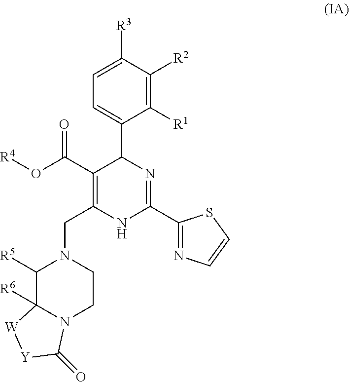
C1([R1])=C([R2])C([R3])=CC=C1C1C(C(O[R4])=O)=C(CN2C([R5])C3([R6])N(CC2)C(=O)[Y][W]3)NC(C2=NC=CS2)=N1
